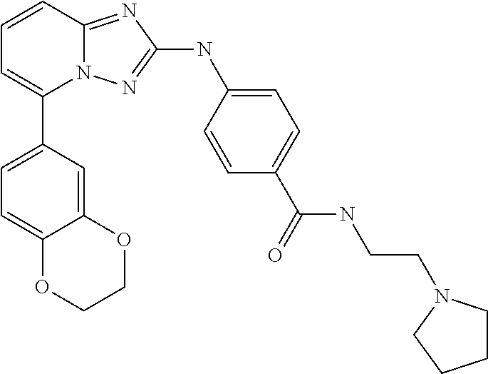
C1=CC2=NC(NC3=CC=C(C(=O)NCCN4CCCC4)C=C3)=NN2C(C2=CC=C3C(=C2)OCCO3)=C1
